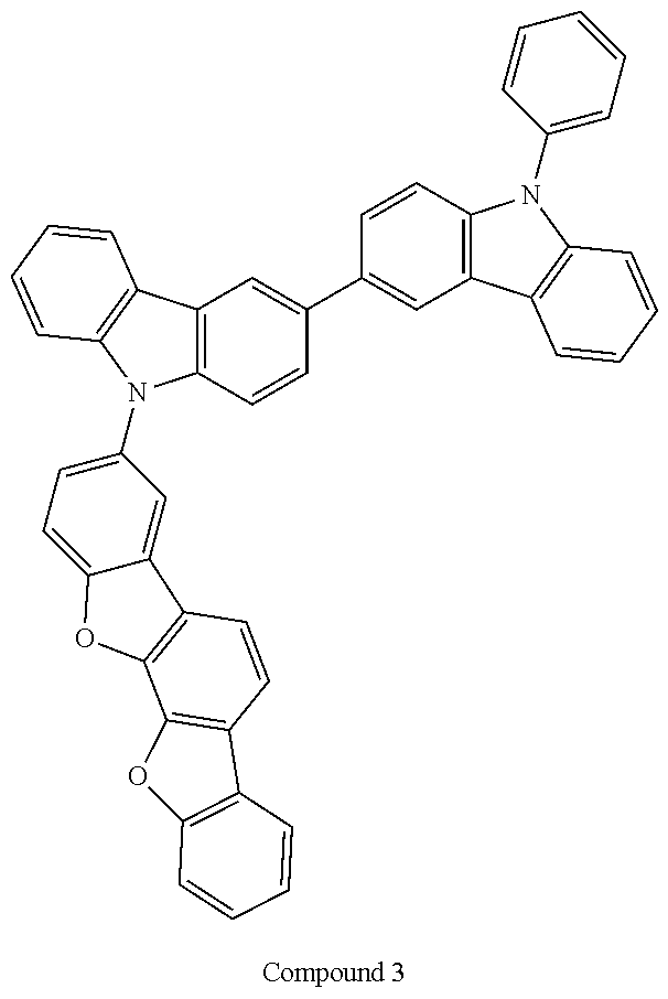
C12=C(C=CC(C3=CC4=C(C=C3)N(C3=CC=CC=C3)C3=C4C=CC=C3)=C1)N(C1=CC=C3C(=C1)C1=C(O3)C3=C(C=C1)C1=C(O3)C=CC=C1)C1=C2C=CC=C1
